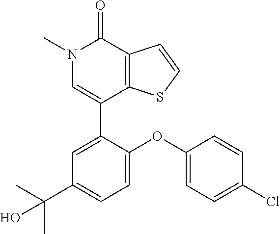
C1=CSC2=C1C(=O)N(C)C=C2C1=CC(C(C)(C)O)=CC=C1OC1=CC=C(Cl)C=C1
